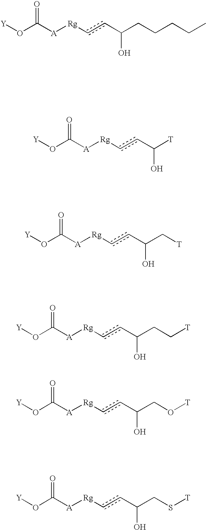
O=C([A][Rg]ccC(CCCCC)O)O[Y].O=C([A][Rg]ccC([T])O)O[Y].O=C([A][Rg]ccC(C[T])O)O[Y].O=C([A][Rg]ccC(CC[T])O)O[Y].O=C([A][Rg]ccC(CO[T])O)O[Y].O=C([A][Rg]ccC(CS[T])O)O[Y]
